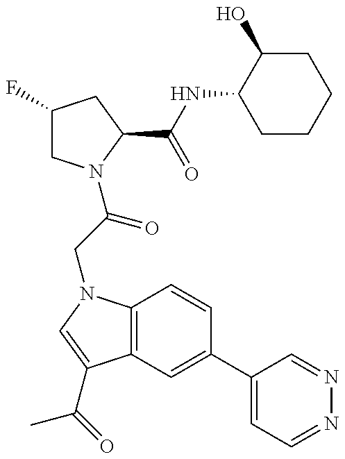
C1(F)CN(C(CN2C3=C(C(C(=O)C)=C2)C=C(C2=CC=NN=C2)C=C3)=O)C(C(NC2CCCCC2O)=O)C1
